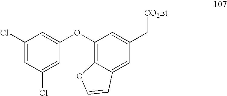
C1(Cl)=CC(Cl)=CC(OC2=C3C(=CC(C[CO2Et])=C2)C=CO3)=C1
